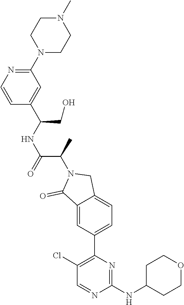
C12=CC(C3=C(Cl)C=NC(NC4CCOCC4)=N3)=CC=C1CN(C(C)C(NC(CO)C1=CC(N3CCN(C)CC3)=NC=C1)=O)C2=O
